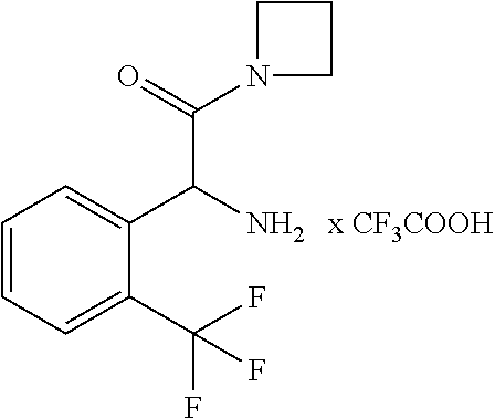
C1=CC=C(C(F)(F)F)C(C(C(N2CCC2)=O)N)=C1
